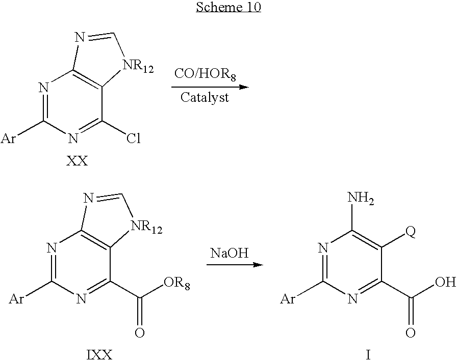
N1=C([Ar])N=C(Cl)C2=C1N=C[NR12]2.N1=C([Ar])N=C(C([OR8])=O)C2=C1N=C[NR12]2.[NaOH].N1=C([Ar])N=C(C(O)=O)C([Q])=C1N.I
